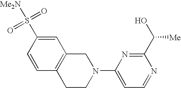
C12=C(CN(C3=CC=NC(C(O)[Me])=N3)CC1)C=C(S(=O)([Me2N])=O)C=C2
